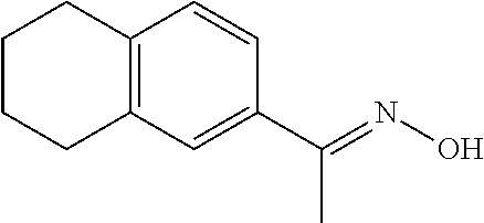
C12=C(C=C(C(C)=NO)C=C1)CCCC2
